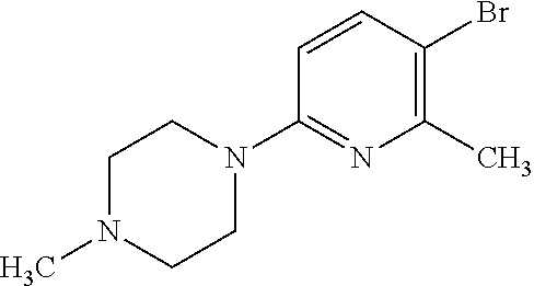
C1(N2CCN(C)CC2)=NC(C)=C(Br)C=C1
